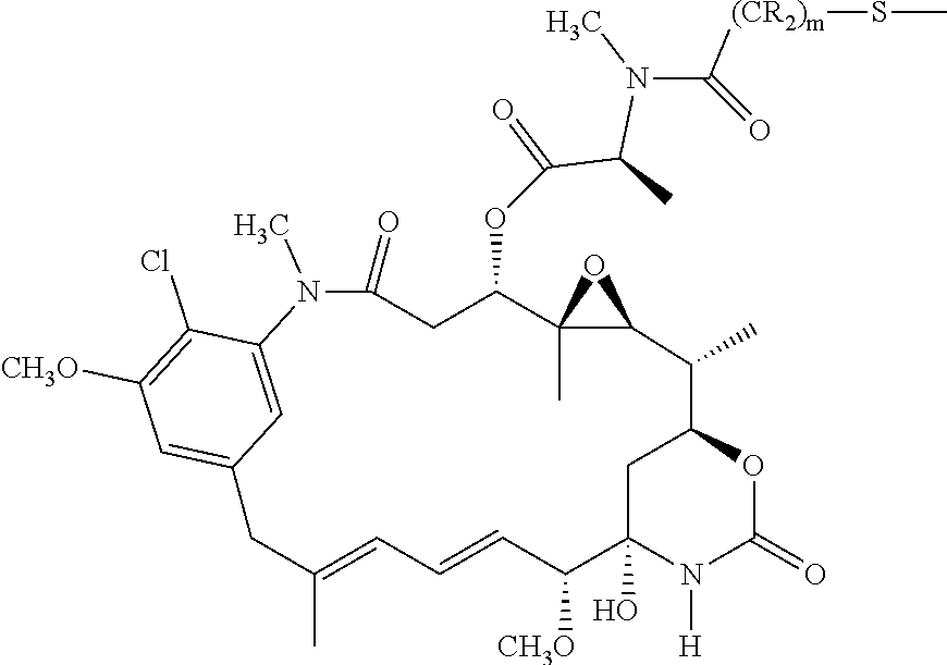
N1([H])C2(O)C([CH3O])C=CC=C(C)CC3=CC([CH3O])=C(Cl)C(=C3)N(C)C(=O)CC(OC(C(C)N(C(=O)[(CR2)m]SC)C)=O)C3(C)OC3C(C)C(C2)OC1=O
